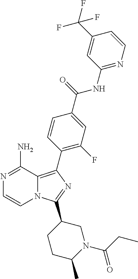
N12C(=C(C3=C(F)C=C(C(=O)NC4=NC=CC(C(F)(F)F)=C4)C=C3)N=C1C1CCC(C)N(C(CC)=O)C1)C(N)=NC=C2
